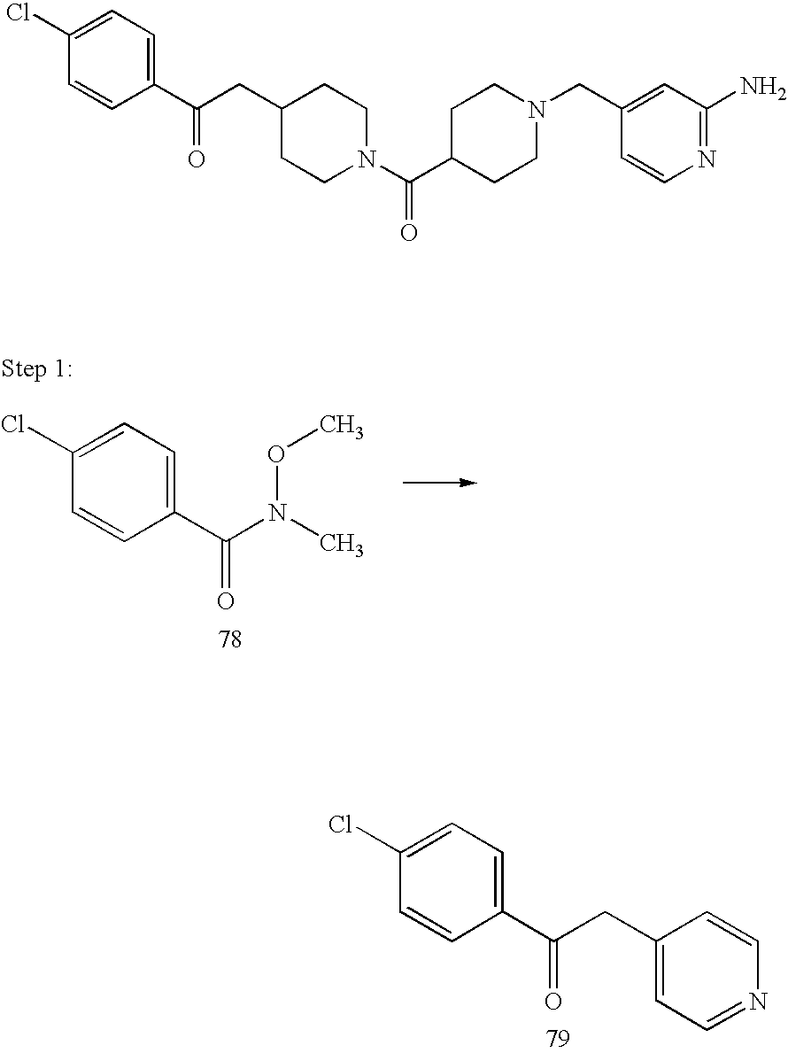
C1=C(Cl)C=CC(C(N(C)OC)=O)=C1.C1=C(Cl)C=CC(C(CC2=CC=NC=C2)=O)=C1.C(CC1CCN(C(C2CCN(CC3=CC(N)=NC=C3)CC2)=O)CC1)(C1=CC=C(Cl)C=C1)=O
